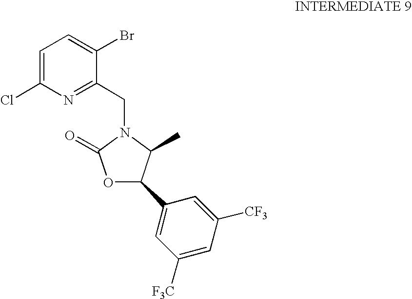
C1=C(Cl)N=C(CN2C(C)C(C3=CC([F3C])=CC([CF3])=C3)OC2=O)C(Br)=C1
